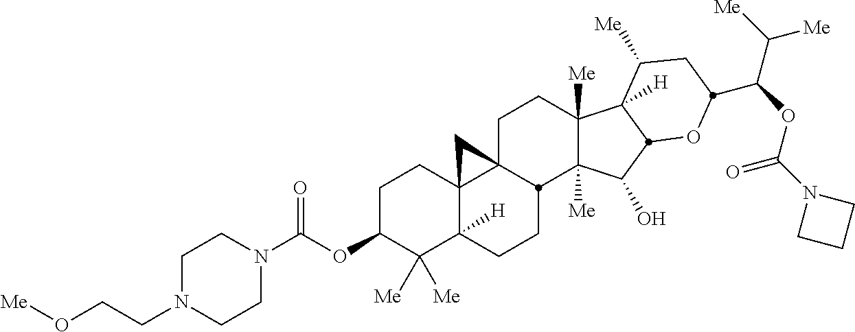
C1C23C4(C([H])(CCC2C2([Me])C([Me])(C1)C1([H])C([Me])CC(C(C([Me])[Me])OC(N5CCC5)=O)OC1C2O)C([Me])([Me])C(OC(=O)N1CCN(CCO[Me])CC1)CC4)C3
